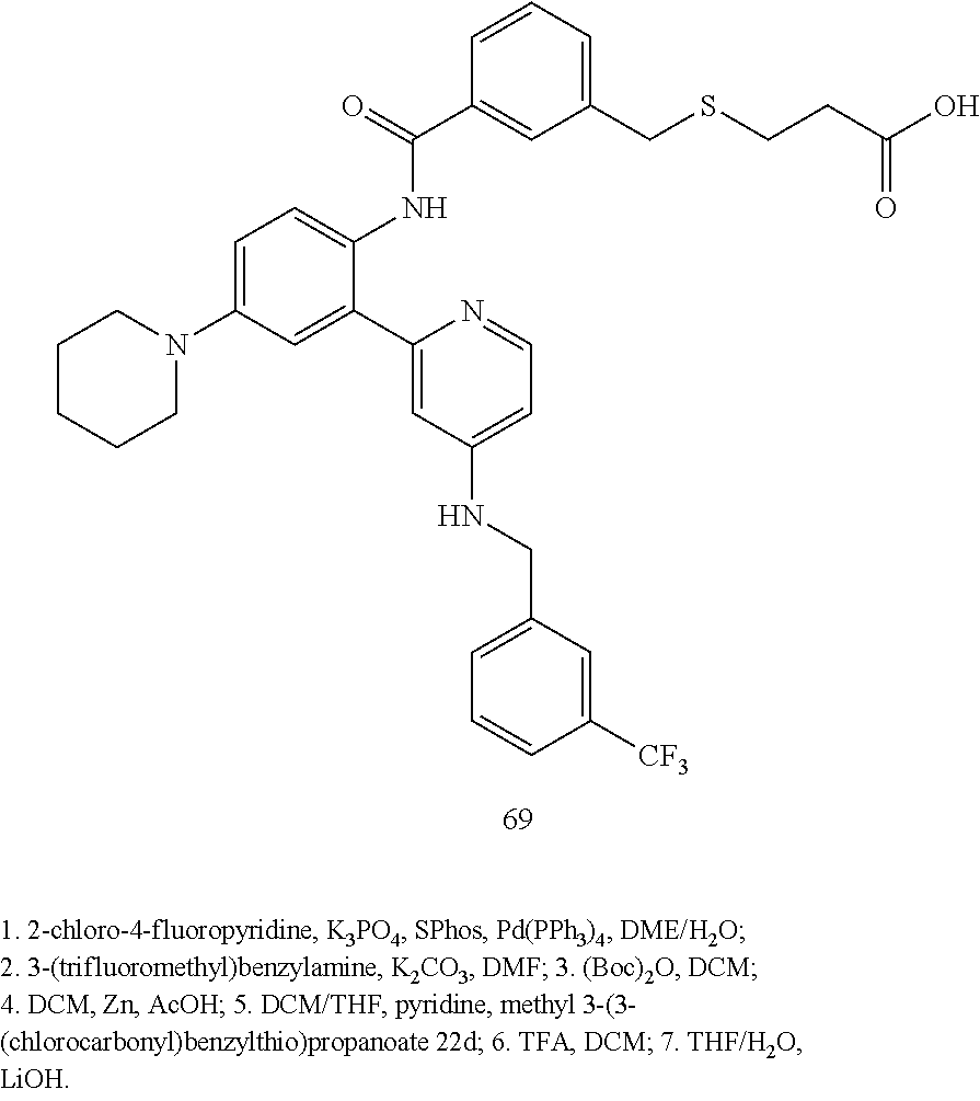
N(CC1=CC=CC([CF3])=C1)C1=CC=NC(C2=CC(N3CCCCC3)=CC=C2NC(C2=CC(CSCCC(O)=O)=CC=C2)=O)=C1
